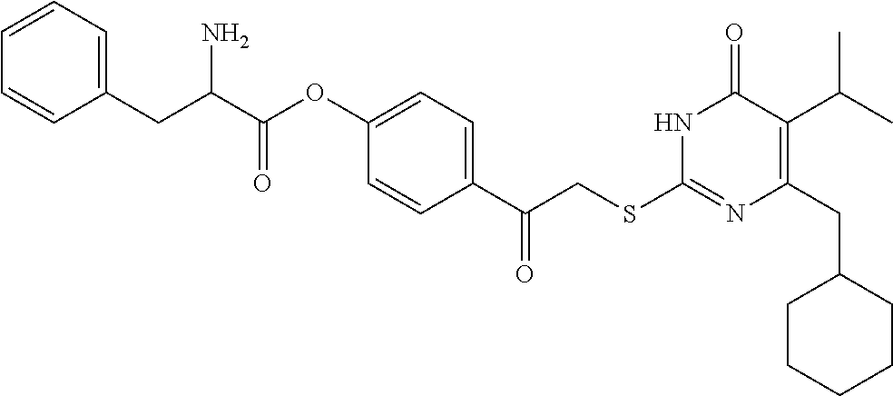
N1C(SCC(C2=CC=C(OC(C(CC3=CC=CC=C3)N)=O)C=C2)=O)=NC(CC2CCCCC2)=C(C(C)C)C1=O
